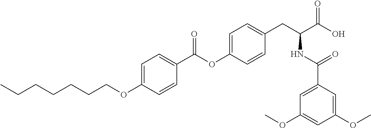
C1=C(OCCCCCCC)C=CC(C(OC2=CC=C(CC(C(O)=O)NC(C3=CC(OC)=CC(OC)=C3)=O)C=C2)=O)=C1
